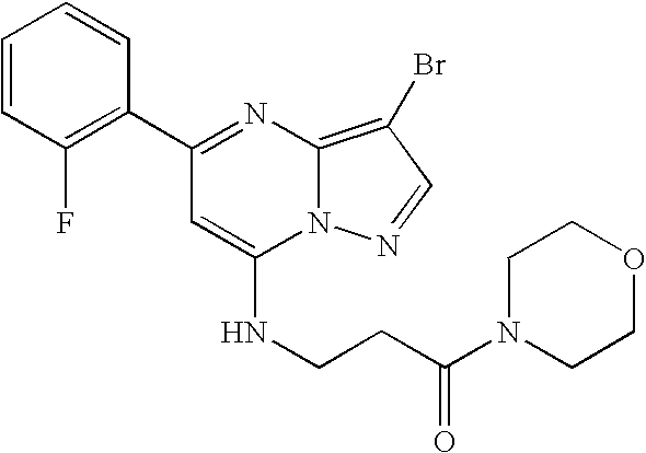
C1(C2=C(F)C=CC=C2)=NC2=C(Br)C=NN2C(NCCC(N2CCOCC2)=O)=C1
